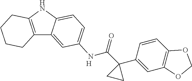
C12=C(NC3=CC=C(NC(C4(C5=CC6=C(C=C5)OCO6)CC4)=O)C=C13)CCCC2.[H]
